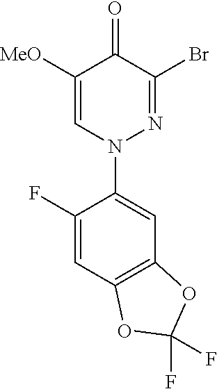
C1([MeO])=CN(C2=CC3=C(C=C2F)OC(F)(F)O3)N=C(Br)C1=O
